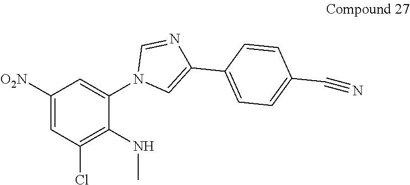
C1([O2N])=CC(Cl)=C(NC)C(N2C=C(C3=CC=C(C#N)C=C3)N=C2)=C1
